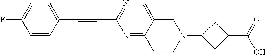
C1=CC(C#CC2=NC=C3C(=N2)CCN(C2CC(C(O)=O)C2)C3)=CC=C1F
